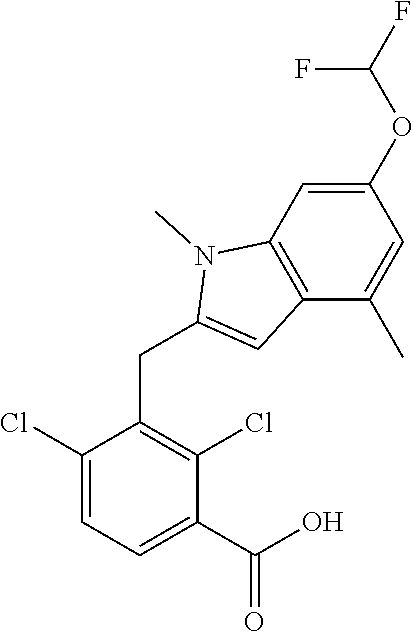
C1(Cl)=CC=C(C(O)=O)C(Cl)=C1CC1=CC2=C(N1C)C=C(OC(F)F)C=C2C
